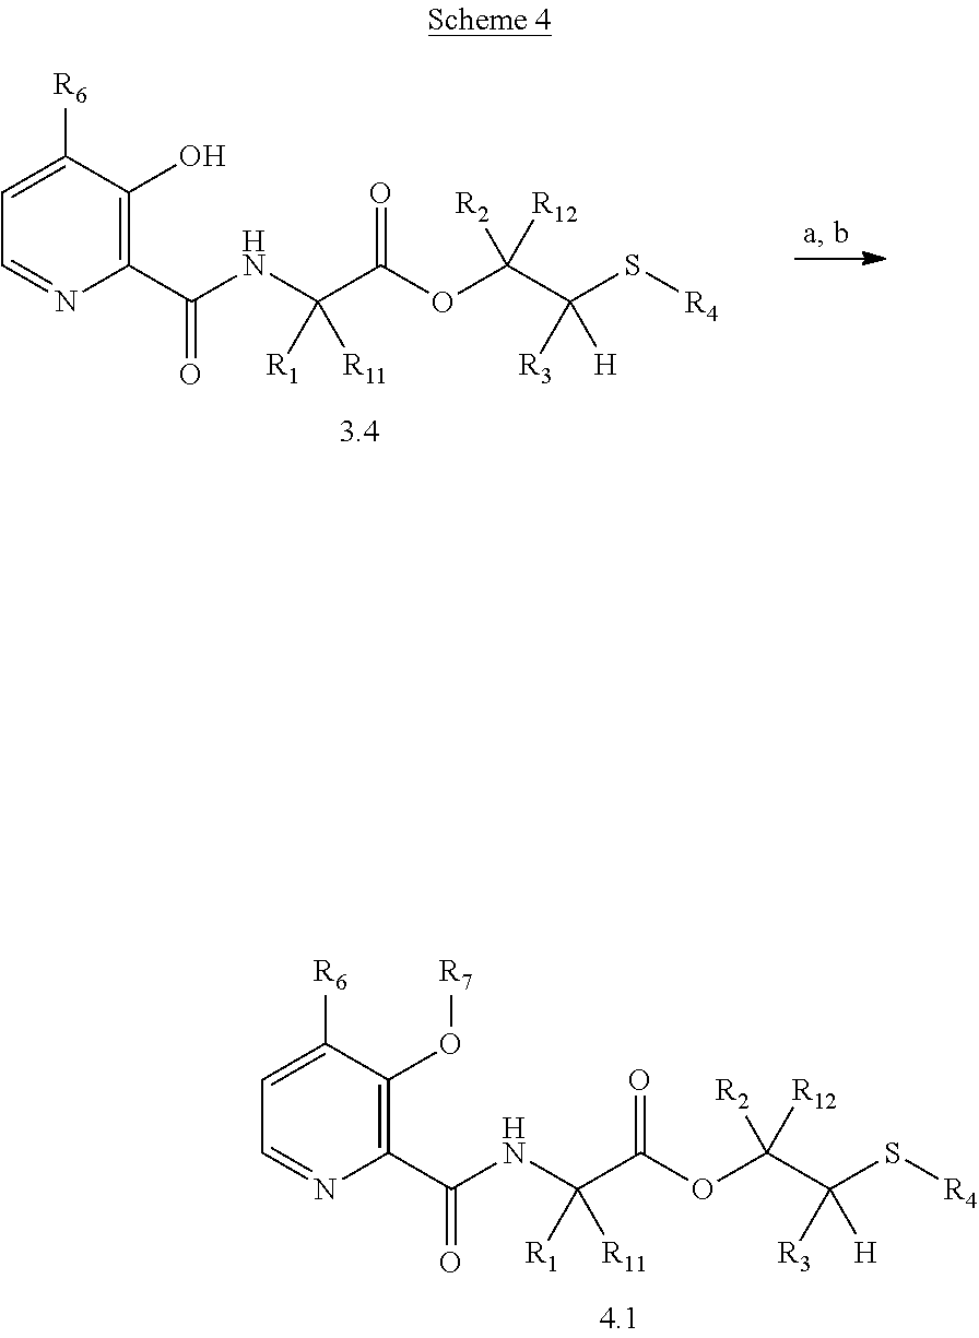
C1=C([R6])C(O[R7])=C(C(=O)NC(C(=O)OC(C(S[R4])([R3])[H])([R2])[R12])([R1])[R11])N=C1.C1=C([R6])C(O)=C(C(=O)NC(C(=O)OC(C(S[R4])([R3])[H])([R2])[R12])([R1])[R11])N=C1
